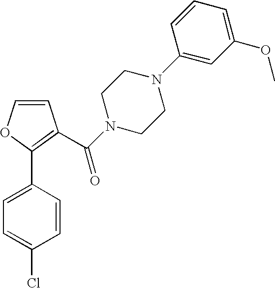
C1=COC(C2=CC=C(Cl)C=C2)=C1C(N1CCN(C2=CC(OC)=CC=C2)CC1)=O
